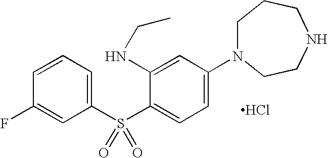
Cl.C1(S(C2=CC=C(N3CCCNCC3)C=C2NCC)(=O)=O)=CC=CC(F)=C1
